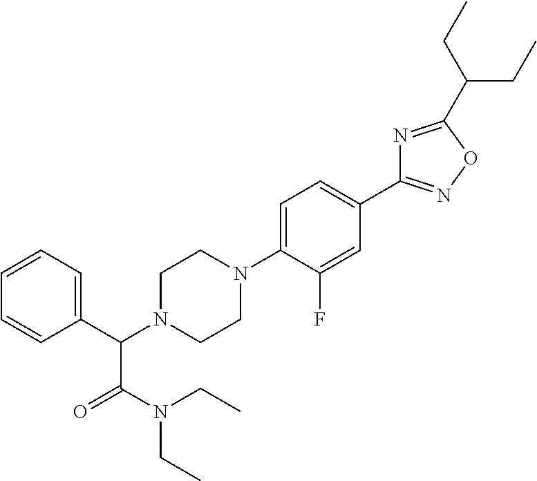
C1(C(N2CCN(C3=CC=C(C4=NOC(C(CC)CC)=N4)C=C3F)CC2)C(N(CC)CC)=O)=CC=CC=C1
